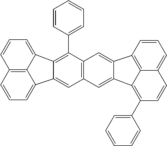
C1=CC2=C3C(=C1)C=CC(C1=CC=CC=C1)=C3C1=CC3=C(C=C21)C(C1=CC=CC=C1)=C1C2=CC=CC4=C2C(=CC=C4)C1=C3
